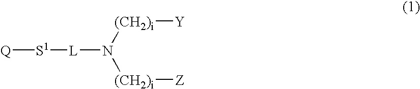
[Q][S1][L]N([(CH2)i][Z])[(CH2)i][Y]
